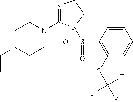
N1=C(N2CCN(CC)CC2)N(S(C2=C(OC(F)(F)F)C=CC=C2)(=O)=O)CC1
